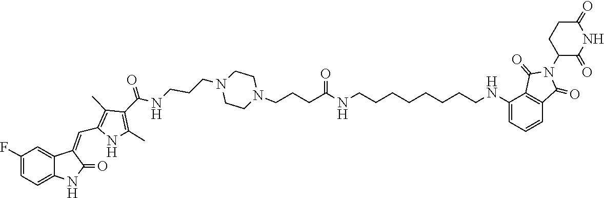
C1CN(CCCNC(C2=C(C)NC(C=C3C4=CC(F)=CC=C4NC3=O)=C2C)=O)CCN1CCCC(=O)NCCCCCCCCNC1=CC=CC2=C1C(=O)N(C1CCC(=O)NC1=O)C2=O
